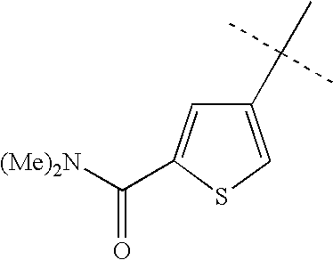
C1(C(C)(C)C)=CSC(C([(Me)2N])=O)=C1
